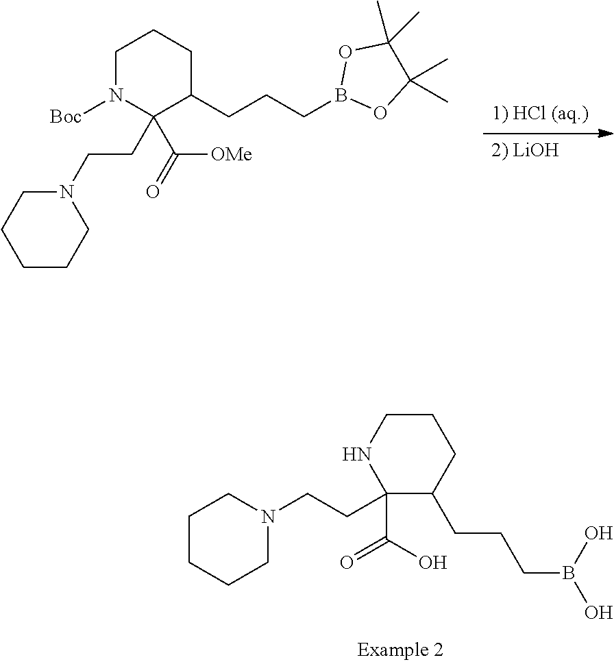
C1CCCN(CCC2(C(O)=O)C(CCCB(O)O)CCCN2)C1.[2) LiOH].[1) HCl (aq.)].C1(CCCB2OC(C)(C)C(C)(C)O2)CCCN([Boc])C1(C(=O)[OMe])CCN1CCCCC1
